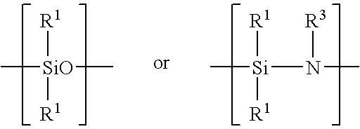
C[Si]([R1])([R1])N(C)[R3].C[SiO](C)([R1])[R1]
